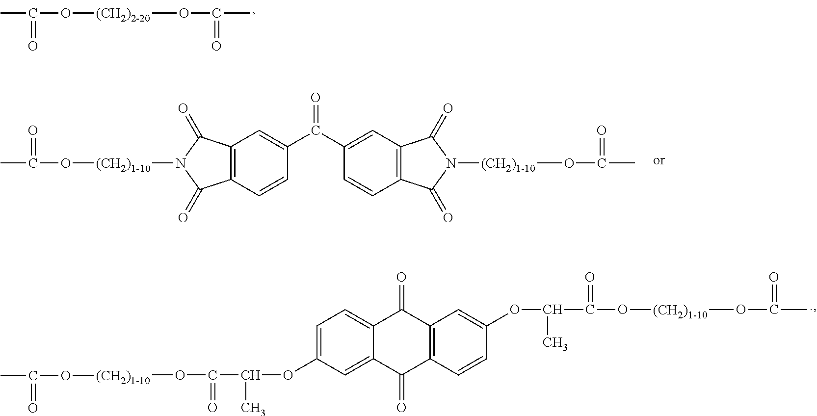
CC(O[(CH2)2-20]OC(C)=O)=O.CC(O[(CH2)1-10]N1C(=O)C2=C(C=CC(C(C3=CC4=C(C=C3)C(=O)N([(CH2)1-10]OC(C)=O)C4=O)=O)=C2)C1=O)=O.C1=C(OC(C(=O)O[(CH2)1-10]OC(C)=O)C)C=C2C(=C1)C(=O)C1=C(C2=O)C=CC(OC(C)C(O[(CH2)1-10]OC(C)=O)=O)=C1
